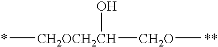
C[CH2OCH2CH](O)[CH2O]C.*.[**]
